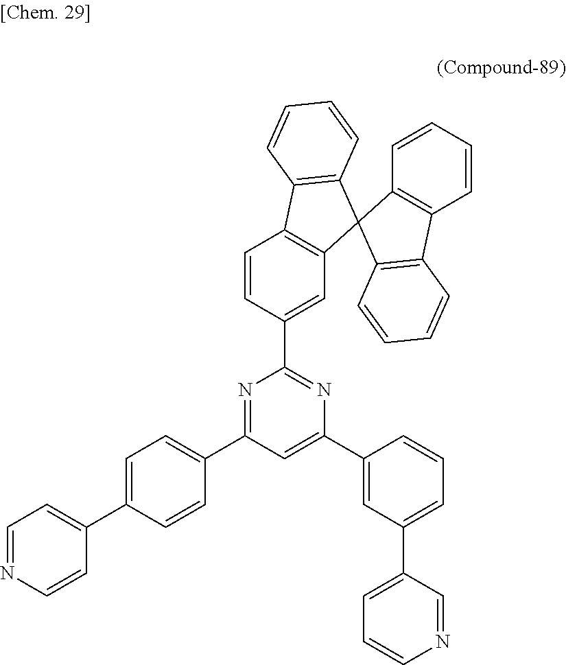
C1=NC=CC(C2=CC=C(C3=NC(C4=CC5=C(C=C4)C4=C(C56C5=C(C7=C6C=CC=C7)C=CC=C5)C=CC=C4)=NC(C4=CC(C5=CC=CN=C5)=CC=C4)=C3)C=C2)=C1
